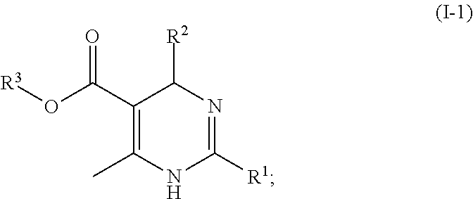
C1(C(O[R3])=O)=C(C)NC([R1])=NC1[R2]
